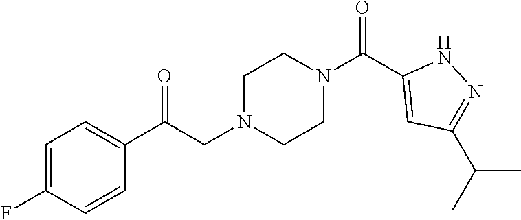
C1=C(F)C=CC(C(CN2CCN(C(C3=CC(C(C)C)=NN3)=O)CC2)=O)=C1
